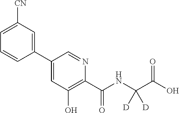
C1(C2=CC(O)=C(C(NC(C(O)=O)([D])[D])=O)N=C2)=CC([CN])=CC=C1
